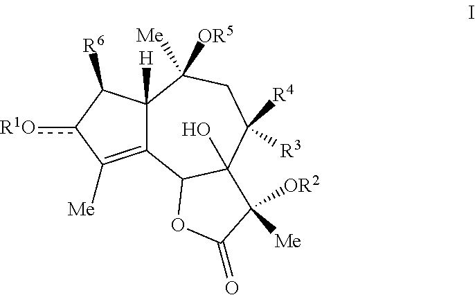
C12=C([Me])c([R1O])C([R6])C1([H])C([Me])([OR5])CC([R4])([R3])C1(O)C2OC(=O)C1([OR2])[Me]
